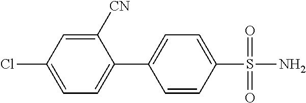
C1([CN])=CC(Cl)=CC=C1C1=CC=C(S(N)(=O)=O)C=C1
